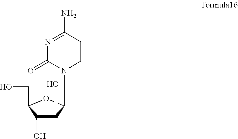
C1(O)C(O)C(N2C(=O)N=C(N)CC2)OC1CO
